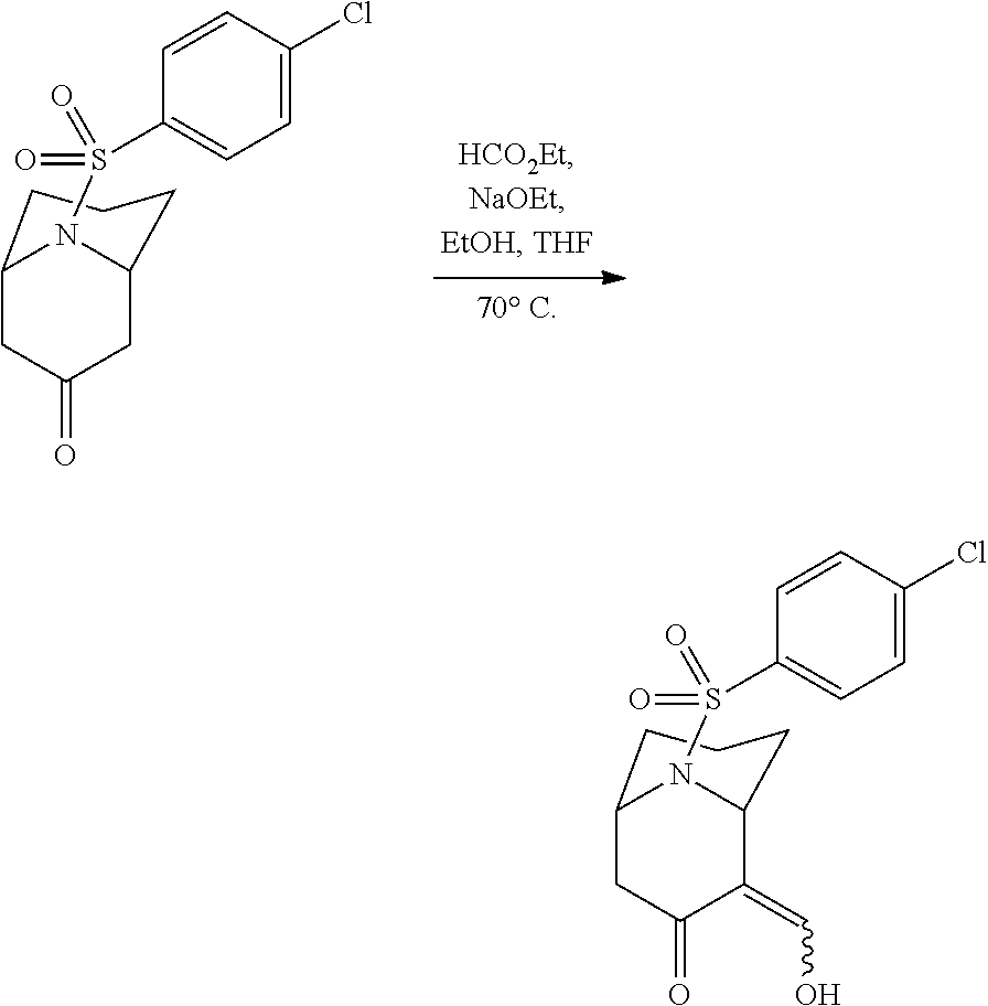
C12CC(=O)CC(CCC1)N2S(C1=CC=C(Cl)C=C1)(=O)=O.C12CC(=O)C(=CO)C(CCC1)N2S(C1=CC=C(Cl)C=C1)(=O)=O
